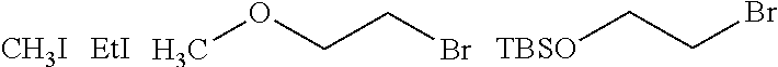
[CH3I].[EtI].COCCBr.[TBSO]CCBr
